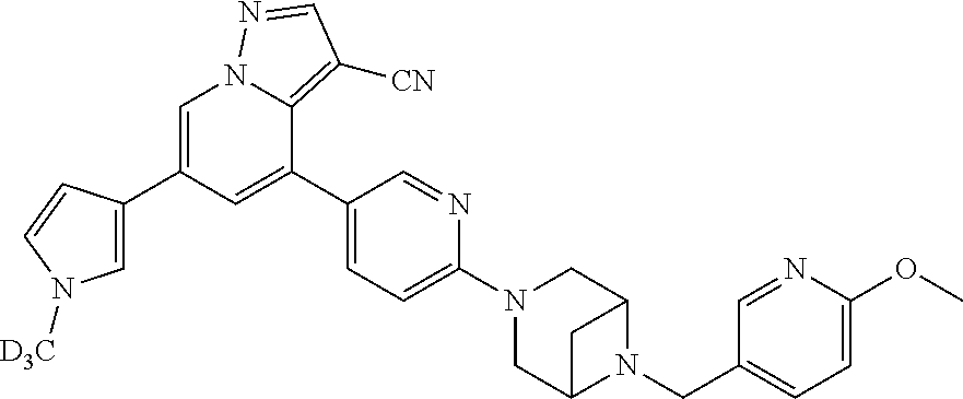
C1=C(C2=CN3C(=C([CN])C=N3)C(C3=CC=C(N4CC5N(CC6=CC=C(OC)N=C6)C(C4)C5)N=C3)=C2)C=CN1[D3C]
